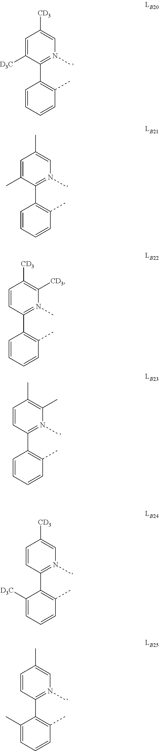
C1=C([D3C])C(C2=C(C)C=CC=C2)=N(C)C=C1[CD3].C1=C(C)C(C2=C(C)C=CC=C2)=N(C)C=C1C.C1=CC(C2=C(C)C=CC=C2)=N(C)C(C)=C1C.C1=CC(C2=C(C)C=CC=C2[D3C])=N(C)C=C1[CD3].C1=CC(C2=C(C)C=CC=C2C)=N(C)C=C1C.C1=CC(C2=C(C)C=CC=C2)=N(C)C([CD3])=C1[CD3]
